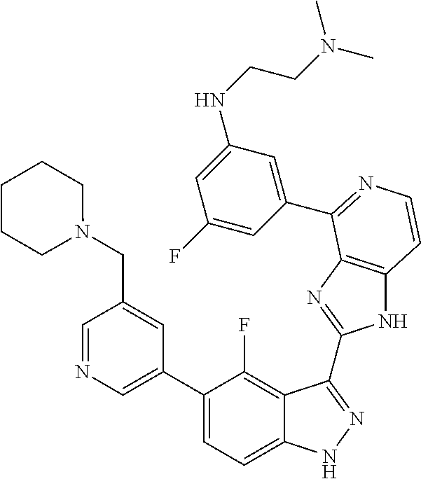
C1=C(C2=CC=C3C(=C2F)C(C2=NC4=C(N2)C=CN=C4C2=CC(NCCN(C)C)=CC(F)=C2)=NN3)C=C(CN2CCCCC2)C=N1
